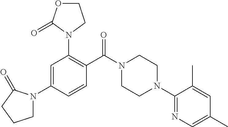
C1=C(N2CCCC2=O)C=CC(C(N2CCN(C3=NC=C(C)C=C3C)CC2)=O)=C1N1CCOC1=O
